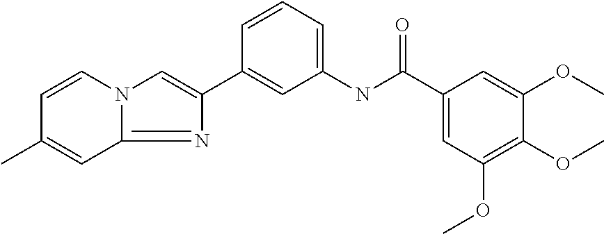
C12=NC(C3=CC(NC(C4=CC(OC)=C(OC)C(OC)=C4)=O)=CC=C3)=CN1C=CC(C)=C2
